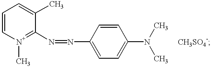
[N+]1(C)=C(N=NC2=CC=C(N(C)C)C=C2)C(C)=CC=C1.[CH3SO4-]
